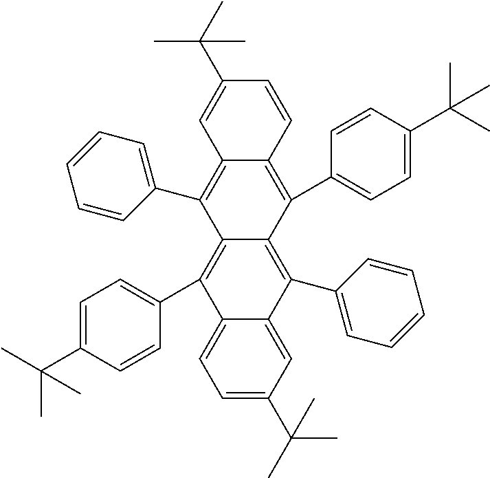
C12=CC=C(C(C)(C)C)C=C1C(C1=CC=CC=C1)=C1C(=C2C2=CC=C(C(C)(C)C)C=C2)C(C2=CC=CC=C2)=C2C(=C1C1=CC=C(C(C)(C)C)C=C1)C=CC(C(C)(C)C)=C2
